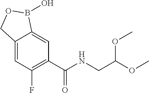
C1=C2C(=CC(F)=C1C(NCC(OC)OC)=O)COB2O
